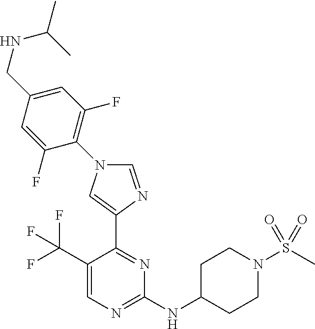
C1(C(F)(F)F)=CN=C(NC2CCN(S(C)(=O)=O)CC2)N=C1C1=CN(C2=C(F)C=C(CNC(C)C)C=C2F)C=N1
